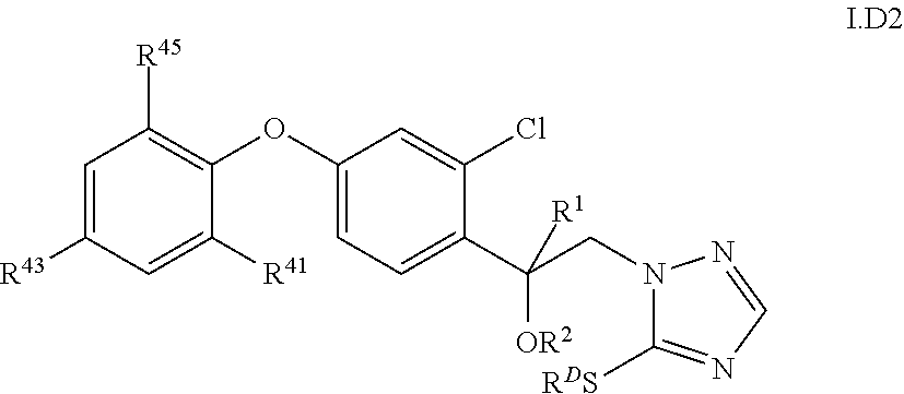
C1=C([R43])C=C([R41])C(OC2=CC=C(C(CN3C([RDS])=NC=N3)([R1])[OR2])C(Cl)=C2)=C1[R45]
